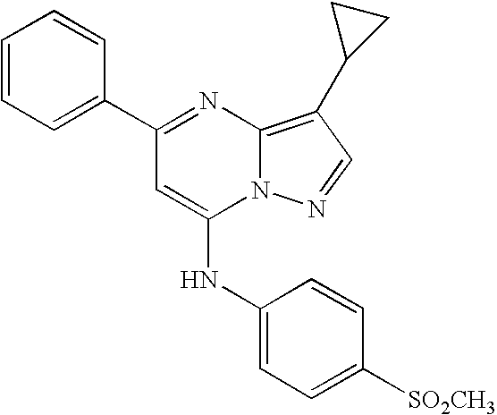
C1=C(C2=NC3=C(C4CC4)C=NN3C(NC3=CC=C([SO2CH3])C=C3)=C2)C=CC=C1
